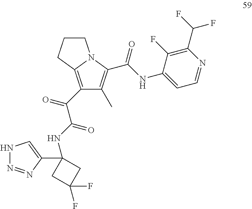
C1(C(=O)C(NC2(C3=CNN=N3)CC(F)(F)C2)=O)=C2N(C(C(NC3=CC=NC(C(F)F)=C3F)=O)=C1C)CCC2
